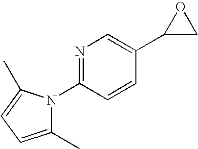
N1=C(N2C(C)=CC=C2C)C=CC(C2CO2)=C1
